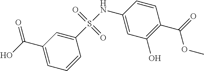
N(C1=CC(O)=C(C(=O)OC)C=C1)S(C1=CC(C(O)=O)=CC=C1)(=O)=O
